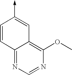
C1=CC2=NC=NC(OC)=C2C=C1->C
